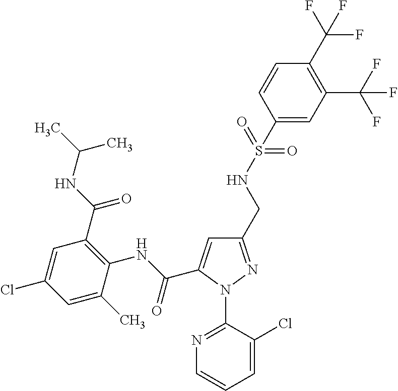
C(C1=CC(CNS(=O)(=O)C2=CC(C(F)(F)F)=C(C(F)(F)F)C=C2)=NN1C1=NC=CC=C1Cl)(NC1=C(C(NC(C)C)=O)C=C(Cl)C=C1C)=O
